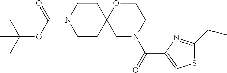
C(OC(N1CCC2(CC1)CN(C(=O)C1=CSC(CC)=N1)CCO2)=O)(C)(C)C
